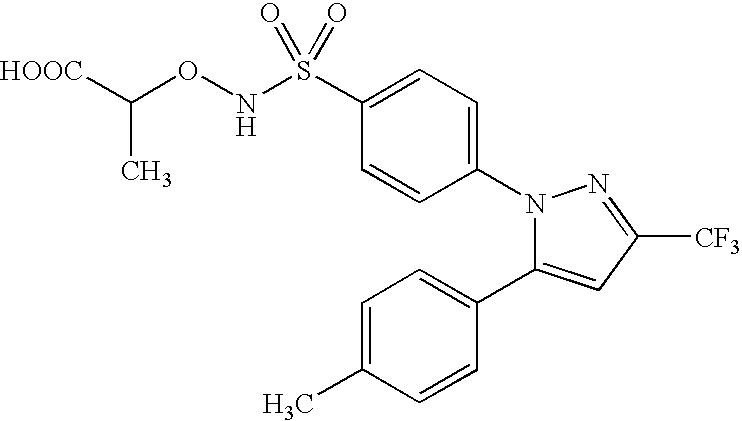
C1=C(S(NOC([HOOC])C)(=O)=O)C=CC(N2C(C3=CC=C(C)C=C3)=CC([CF3])=N2)=C1
